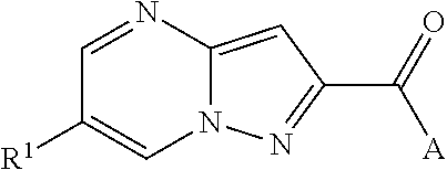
N12C(=CC(C(=O)[A])=N1)N=CC([R1])=C2
